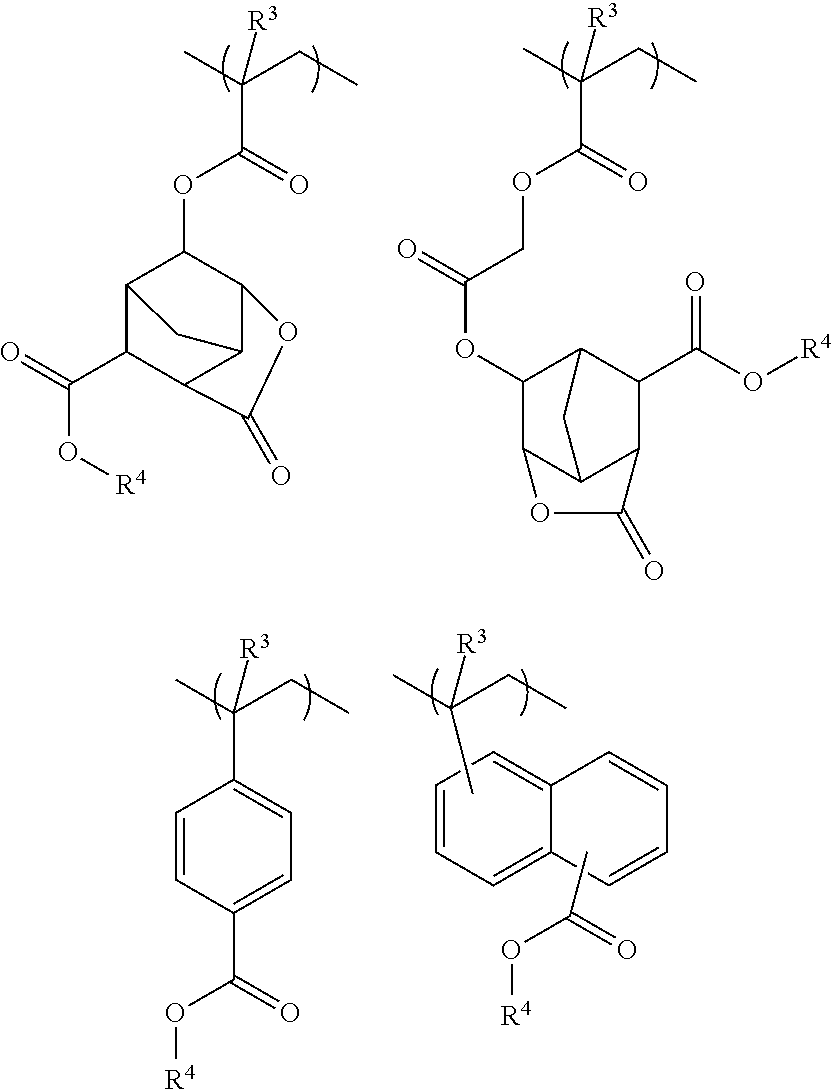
C(CC)(C)([R3])C(=O)OC1C2C(C(=O)O[R4])C3C(C1OC3=O)C2.C(CC)(C)([R3])C(=O)OCC(OC1C2C3C(C(C(O[R4])=O)C1C3)C(=O)O2)=O.C1=CC=C2C(=C1)C=CC=C2.C(CC)(C)([R3])C1=CC=C(C(O[R4])=O)C=C1.C(CC)(C)([R3])C.CC(=O)O[R4]
